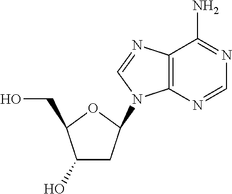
C12=C(N=CN=C1N)N(C1CC(O)C(CO)O1)C=N2
